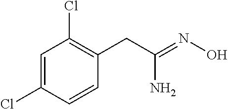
NC(=NO)CC1=C(Cl)C=C(Cl)C=C1
